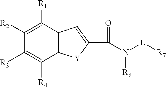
C12=C(C([R1])=C([R2])C([R3])=C1[R4])C=C(C(N([L][R7])[R6])=O)[Y]2
